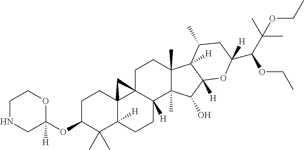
C1C(OC2([H])OCCNC2)C(C)(C)C2([H])C3(C1)C1(CCC4(C)C(C)(C(O)C5([H])C4([H])C(C)CC(C(C(C)(OCC)C)OCC)([H])O5)C1([H])CC2)C3
